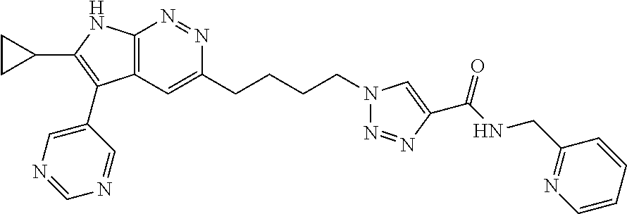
C12=C(C=C(CCCCN3N=NC(C(NCC4=NC=CC=C4)=O)=C3)N=N1)C(C1=CN=CN=C1)=C(C1CC1)N2
